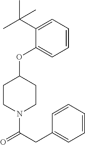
N1(C(CC2=CC=CC=C2)=O)CCC(OC2=CC=CC=C2C(C)(C)C)CC1
